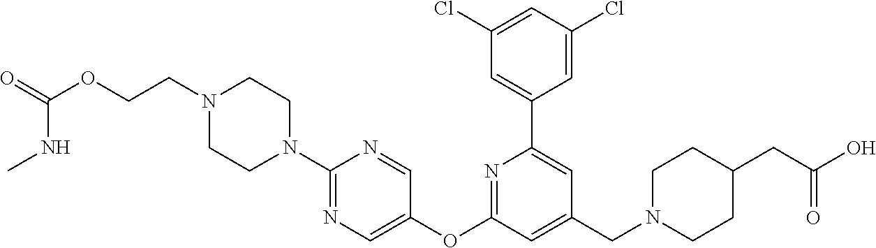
C1(Cl)=CC(Cl)=CC(C2=CC(CN3CCC(CC(O)=O)CC3)=CC(OC3=CN=C(N4CCN(CCOC(=O)NC)CC4)N=C3)=N2)=C1
